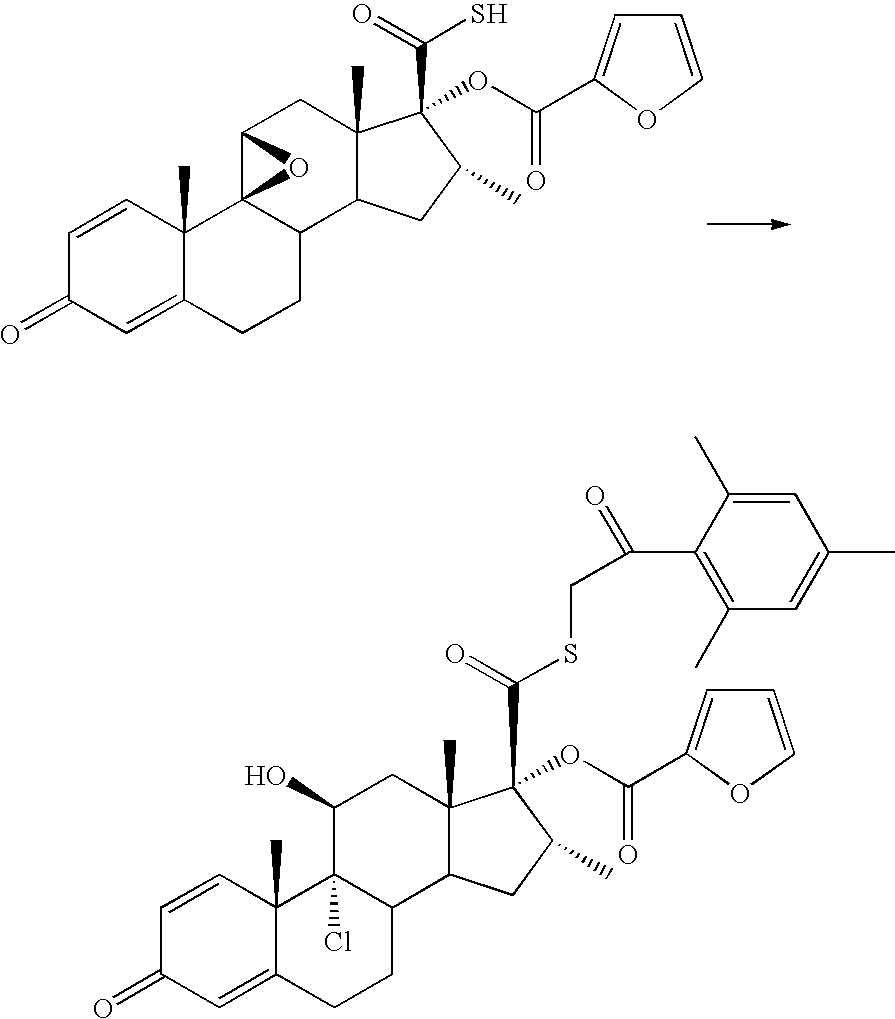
C1=CC2(C)C(=CC1=O)CCC1C23C(CC2(C)C1CC(C)C2(C(=O)S)OC(=O)C1=CC=CO1)O3.C1=CC2(C)C(=CC1=O)CCC1C2(Cl)C(O)CC2(C)C1CC(C)C2(C(=O)SCC(C1=C(C)C=C(C)C=C1C)=O)OC(=O)C1=CC=CO1
